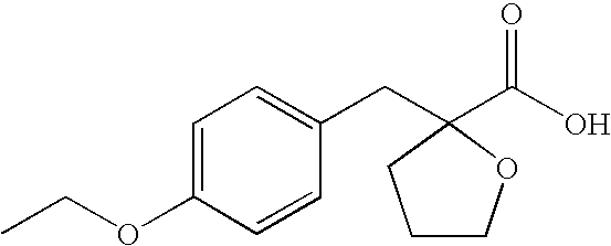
C1=C(OCC)C=CC(CC2(C(O)=O)CCCO2)=C1
